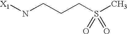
[X1]NCCCS(C)(=O)=O
